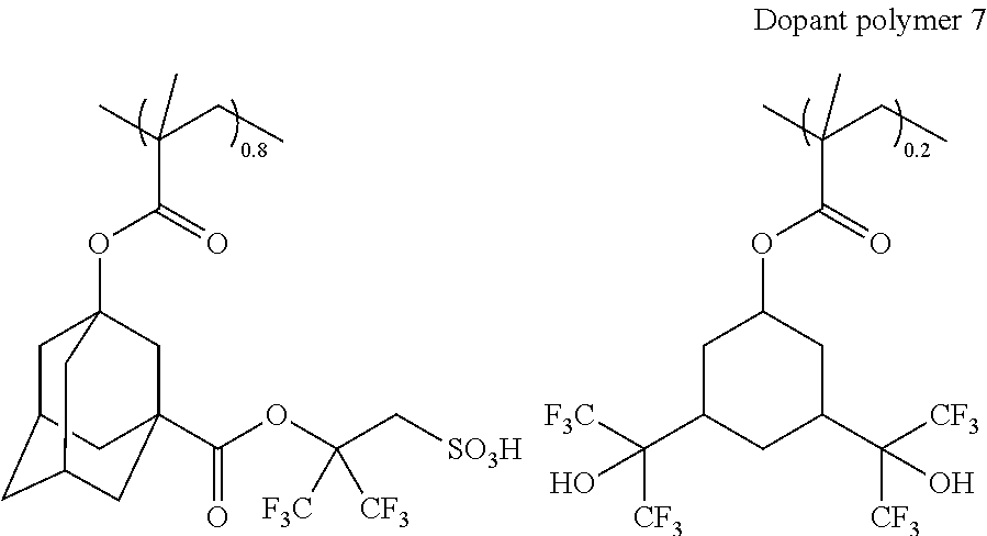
CC(CC)(C(OC12CC3CC(CC(C(OC(C[SO3H])([F3C])[CF3])=O)(C1)C3)C2)=O)C.CC(CC)(C(OC1CC(C([F3C])([CF3])O)CC(C([CF3])([CF3])O)C1)=O)C
